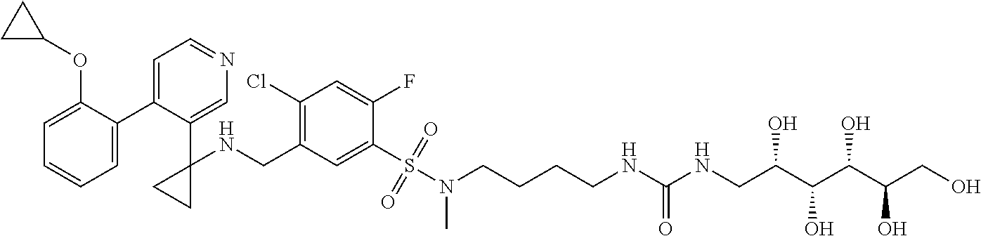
C1=C(C2=CC=NC=C2C2(NCC3=C(Cl)C=C(F)C(S(N(CCCCNC(NCC(C(C(C(CO)O)O)O)O)=O)C)(=O)=O)=C3)CC2)C(OC2CC2)=CC=C1
